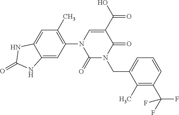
C12=CC(N3C=C(C(O)=O)C(=O)N(CC4=CC=CC(C(F)(F)F)=C4C)C3=O)=C(C)C=C1NC(=O)N2
